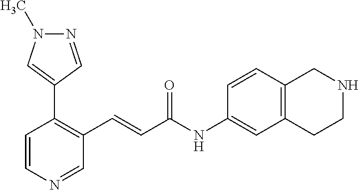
C1=CN=CC(C=CC(NC2=CC3=C(C=C2)CNCC3)=O)=C1C1=CN(C)N=C1
